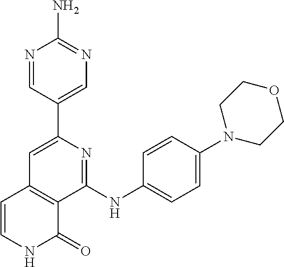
C1(C2=CN=C(N)N=C2)=CC2=C(C(NC3=CC=C(N4CCOCC4)C=C3)=N1)C(=O)NC=C2
